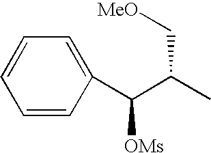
C1=CC(C(C(C)C[MeO])[OMs])=CC=C1
